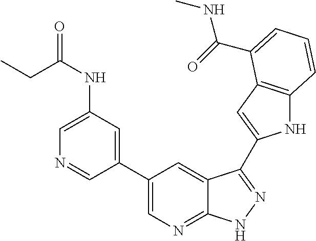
C1(C2=CN=C3C(=C2)C(C2=CC4=C(N2)C=CC=C4C(=O)NC)=NN3)=CC(NC(=O)CC)=CN=C1
